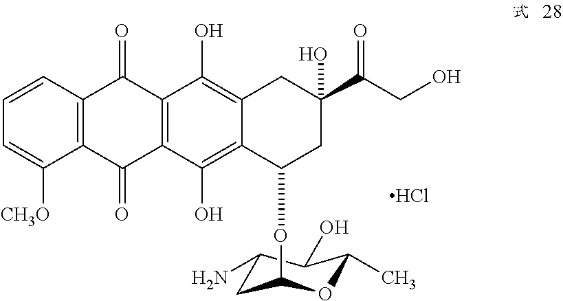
Cl.C1=CC2=C(C([CH3O])=C1)C(=O)C1=C(C2=O)C(O)=C2C(=C1O)C(OC1CC(N)C(O)C(C)O1)CC(C(CO)=O)(O)C2
